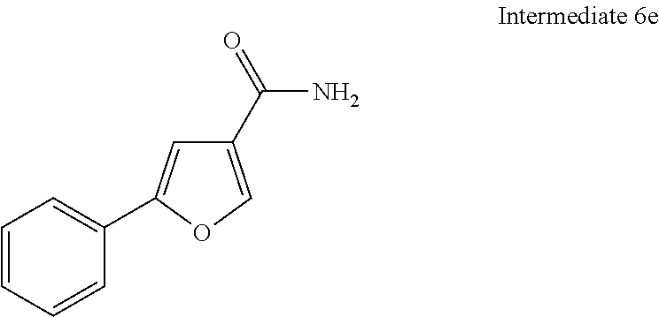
C1=CC=CC(C2=CC(C(=O)N)=CO2)=C1
